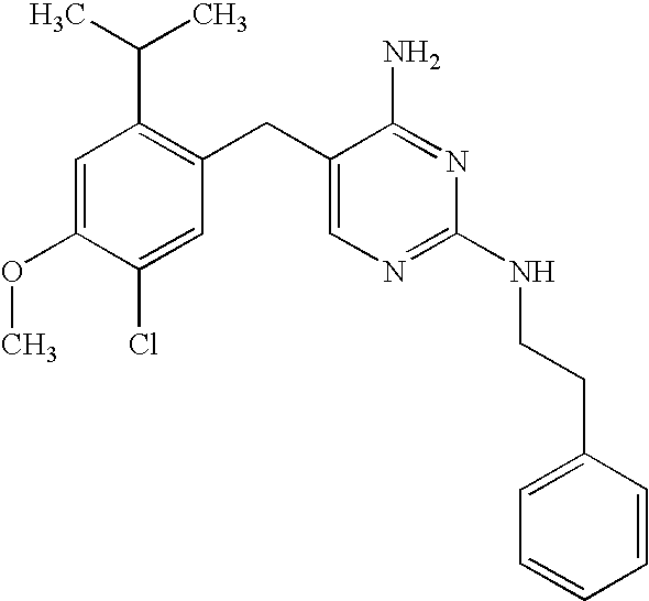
C1=C(OC)C(Cl)=CC(CC2=CN=C(NCCC3=CC=CC=C3)N=C2N)=C1C(C)C
